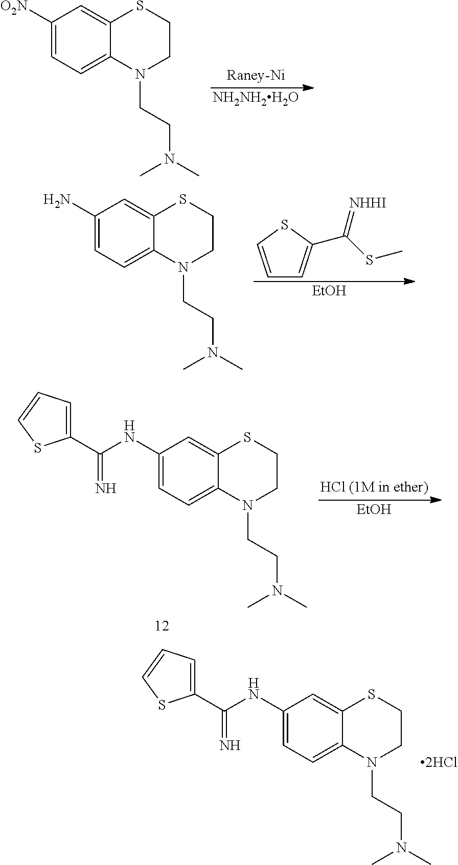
C1([O2N])=CC=C2C(=C1)SCCN2CCN(C)C.[NH2NH2H2O].C1(N)=CC=C2C(=C1)SCCN2CCN(C)C.[EtOH].C1=CSC(C(SC)=[NHHI])=C1.C1(NC(C2=CC=CS2)=N)=CC=C2C(=C1)SCCN2CCN(C)C.[EtOH].C1(NC(C2=CC=CS2)=N)=CC=C2C(=C1)SCCN2CCN(C)C.[2HCl]
